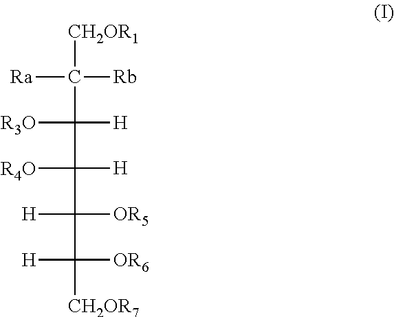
[CH2OR1]C(C([H])([R3O])C([H])([R4O])C([OR5])([H])C([OR6])([H])[CH2OR7])([Rb])[Ra]
